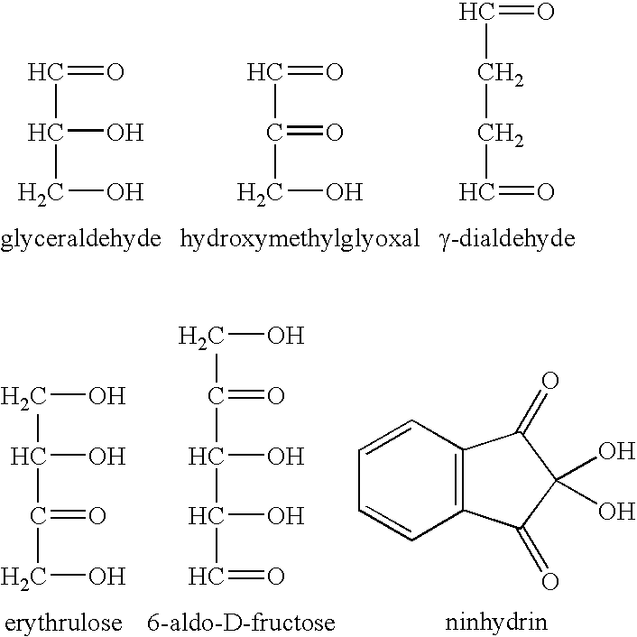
C(C(CO)O)=O.C(C(CO)=O)=O.C(CC=O)C=O.C(C(CO)=O)(CO)O.C(C(C=O)O)(C(=O)CO)O.C1=CC2=C(C=C1)C(=O)C(O)(O)C2=O
